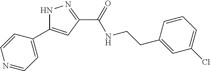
N1C(C2=CC=NC=C2)=CC(C(NCCC2=CC(Cl)=CC=C2)=O)=N1
